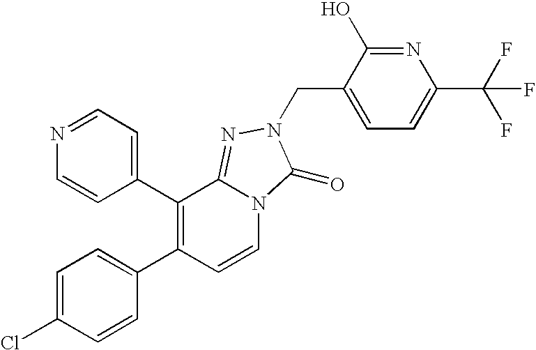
C1(C2=C(C3=CC=NC=C3)C3=NN(CC4=CC=C(C(F)(F)F)N=C4O)C(=O)N3C=C2)=CC=C(Cl)C=C1
